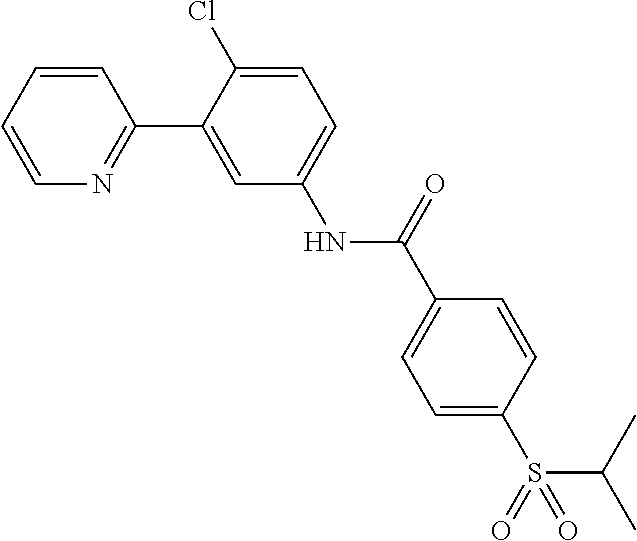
C1=CC=CN=C1C1=CC(NC(C2=CC=C(S(=O)(C(C)C)=O)C=C2)=O)=CC=C1Cl
